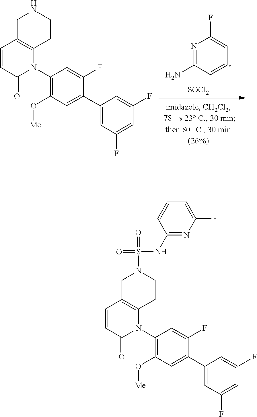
N1=C(N)C=CC=C1F.[SOCl2].N1(C2=C(O[Me])C=C(C3=CC(F)=CC(F)=C3)C(F)=C2)C2=C(C=CC1=O)CNCC2.N1(C2=C(O[Me])C=C(C3=CC(F)=CC(F)=C3)C(F)=C2)C2=C(C=CC1=O)CN(S(=O)(=O)NC1=NC(F)=CC=C1)CC2
